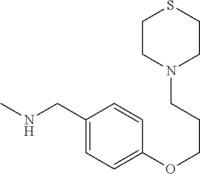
CNCC1=CC=C(OCCCN2CCSCC2)C=C1
